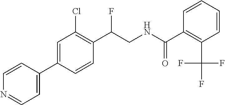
C(C1=C(Cl)C=C(C2=CC=NC=C2)C=C1)(F)CNC(C1=C(C(F)(F)F)C=CC=C1)=O
